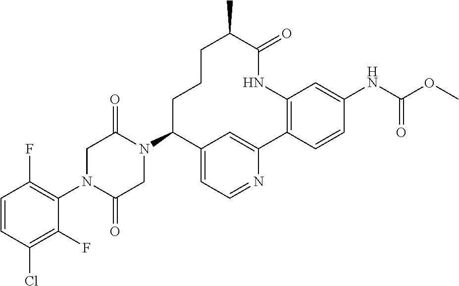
C1=CC(Cl)=C(F)C(N2C(=O)CN(C3C4=CC=NC(=C4)C4=C(C=C(NC(=O)OC)C=C4)NC(=O)C(C)CCC3)C(=O)C2)=C1F
